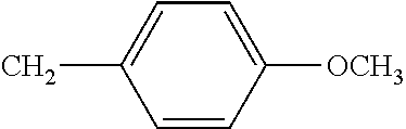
C1=C([OCH3])C=CC(C)=C1
